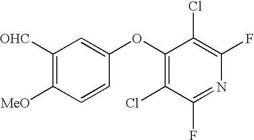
C1([OHC])=C([MeO])C=CC(OC2=C(Cl)C(F)=NC(F)=C2Cl)=C1
